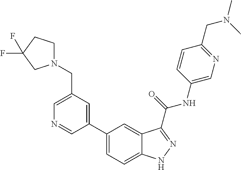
C1(CN2CCC(F)(F)C2)=CN=CC(C2=CC=C3C(=C2)C(C(NC2=CN=C(CN(C)C)C=C2)=O)=NN3)=C1
